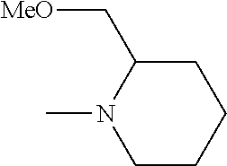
C1C(C[MeO])N(C)CCC1
